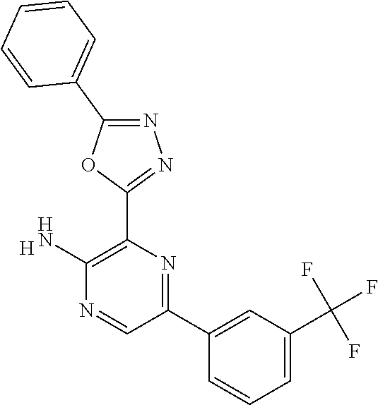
[H].C1(N)=C(C2=NN=C(C3=CC=CC=C3)O2)N=C(C2=CC(C(F)(F)F)=CC=C2)C=N1
